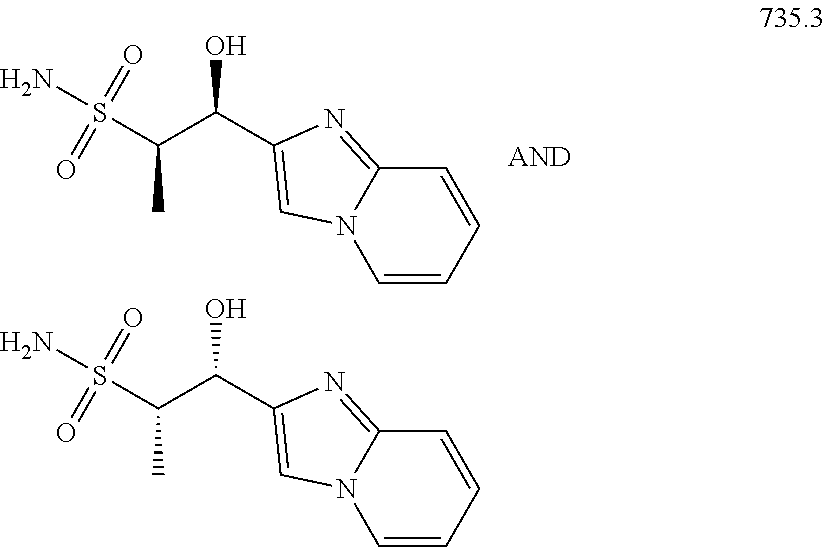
C1=CC=CC2=NC(C(C(S(N)(=O)=O)C)O)=CN12.C1=CC=CC2=NC(C(C(S(N)(=O)=O)C)O)=CN12
